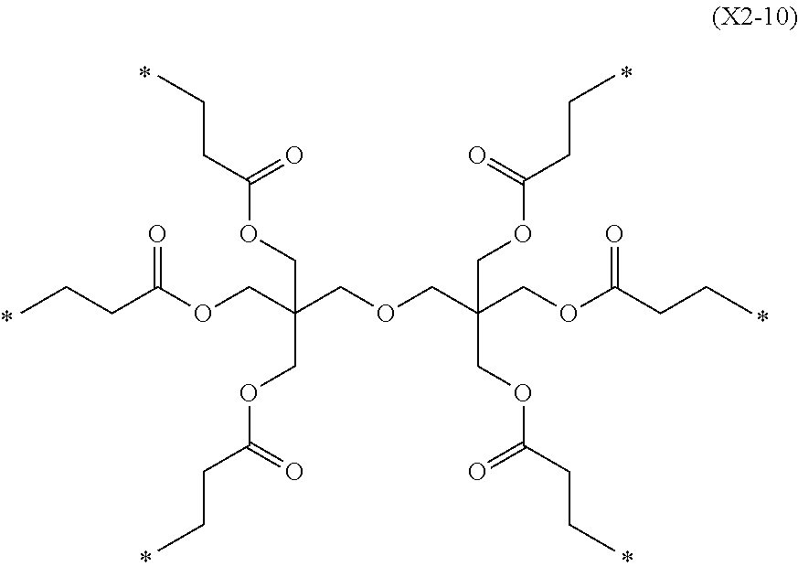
O(CC(COC(CCC)=O)(COC(CCC)=O)COC(CCC)=O)CC(COC(CCC)=O)(COC(CCC)=O)COC(CCC)=O
